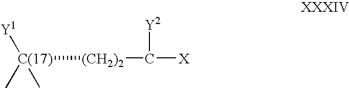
C([X])([(CH2)2][C(17)](C)(C)[Y1])[Y2]
